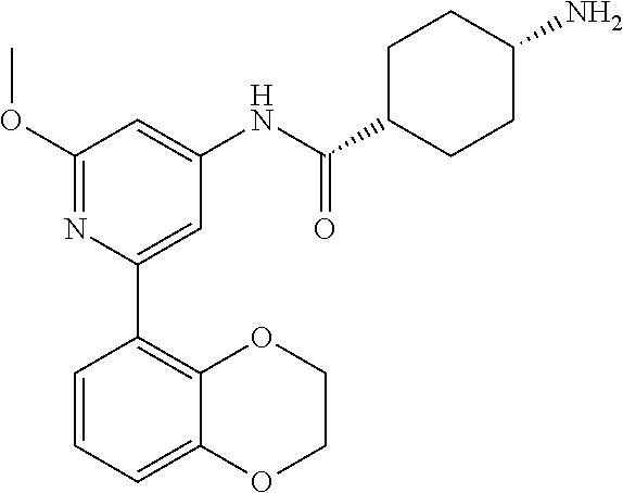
C1(C2=CC(NC(C3CCC(N)CC3)=O)=CC(OC)=N2)=C2OCCOC2=CC=C1
